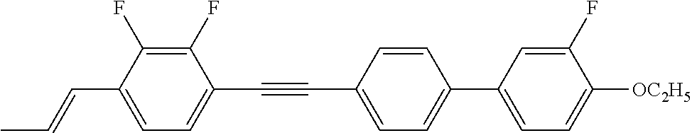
C1(F)=C(F)C(C=CC)=CC=C1C#CC1=CC=C(C2=CC=C([OC2H5])C(F)=C2)C=C1
